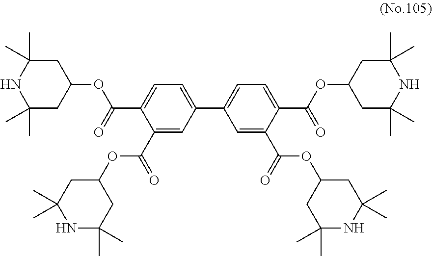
C1=C(C(=O)OC2CC(C)(C)NC(C)(C)C2)C(C(=O)OC2CC(C)(C)NC(C)(C)C2)=CC(C2=CC=C(C(OC3CC(C)(C)NC(C)(C)C3)=O)C(C(=O)OC3CC(C)(C)NC(C)(C)C3)=C2)=C1
